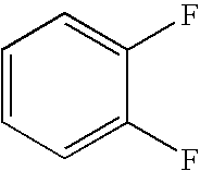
C1=CC=C(F)C(F)=C1
